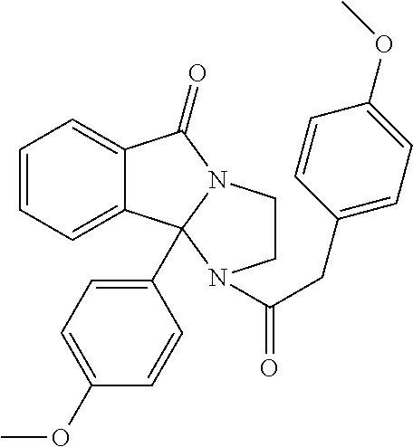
C12=CC=CC=C1C1(C3=CC=C(OC)C=C3)N(C2=O)CCN1C(CC1=CC=C(OC)C=C1)=O
